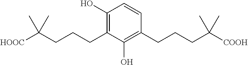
C1(O)=C(CCCC([HOOC])(C)C)C(O)=C(CCCC([COOH])(C)C)C=C1
